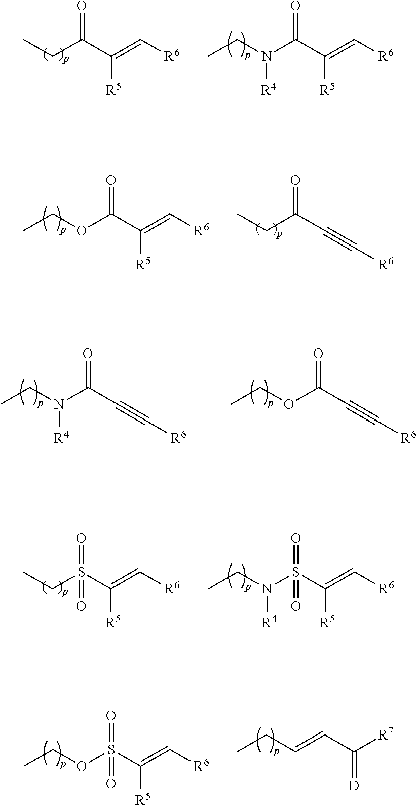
O=C(C(=C[R6])[R5])CC.O=C(C(=C[R6])[R5])N(CC)[R4].O=C(C(=C[R6])[R5])OCC.O=C(C#C[R6])CC.O=C(C#C[R6])N(CC)[R4].O=C(C#C[R6])OCC.O=S(C(=C[R6])[R5])(CC)=O.O=S(C(=C[R6])[R5])(N(CC)[R4])=O.C(C([R7])=[D])=CCC.O=S(C(=C[R6])[R5])(OCC)=O
